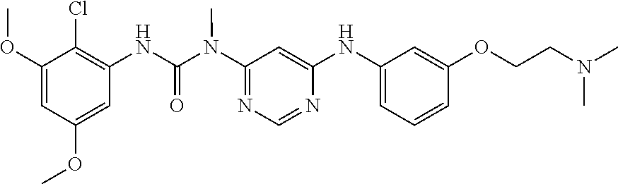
O(C1=CC(OC)=CC(NC(N(C2=NC=NC(NC3=CC=CC(OCCN(C)C)=C3)=C2)C)=O)=C1Cl)C
